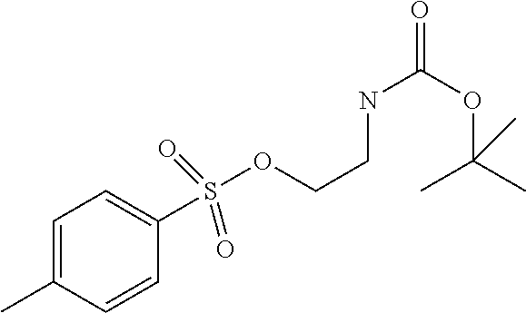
C1=C(C)C=CC(S(OCCNC(=O)OC(C)(C)C)(=O)=O)=C1
